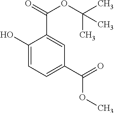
C1(O)=CC=C(C(=O)OC)C=C1C(=O)OC(C)(C)C
